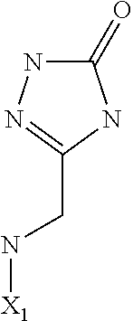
[X1]NCC1=NNC(=O)N1
